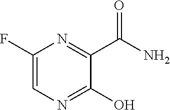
C1(F)=CN=C(O)C(C(=O)N)=N1
